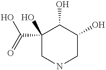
C1(O)(C(=O)O)CNCC(O)C1O
